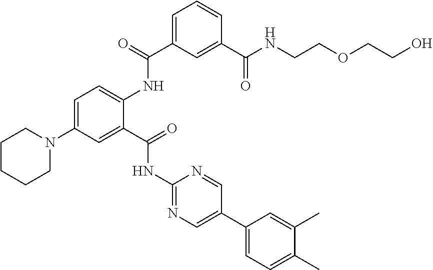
C1=C(N2CCCCC2)C=C(C(=O)NC2=NC=C(C3=CC=C(C)C(C)=C3)C=N2)C(NC(C2=CC=CC(C(NCCOCCO)=O)=C2)=O)=C1
